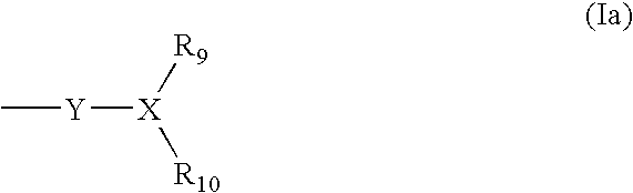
C[Y][X]([R9])[R10]
